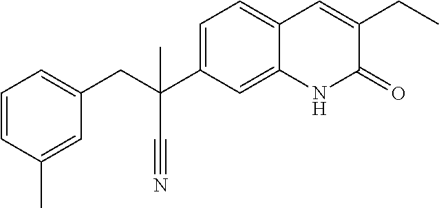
C(C1=CC=CC(C)=C1)C(C#N)(C1=CC=C2C(=C1)NC(=O)C(CC)=C2)C
